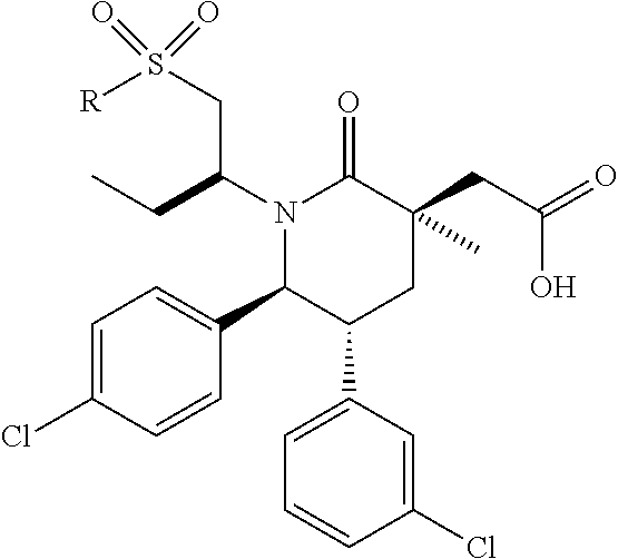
N1(C(CC)CS([R])(=O)=O)C(C2=CC=C(Cl)C=C2)C(C2=CC=CC(Cl)=C2)CC(CC(=O)O)(C)C1=O
